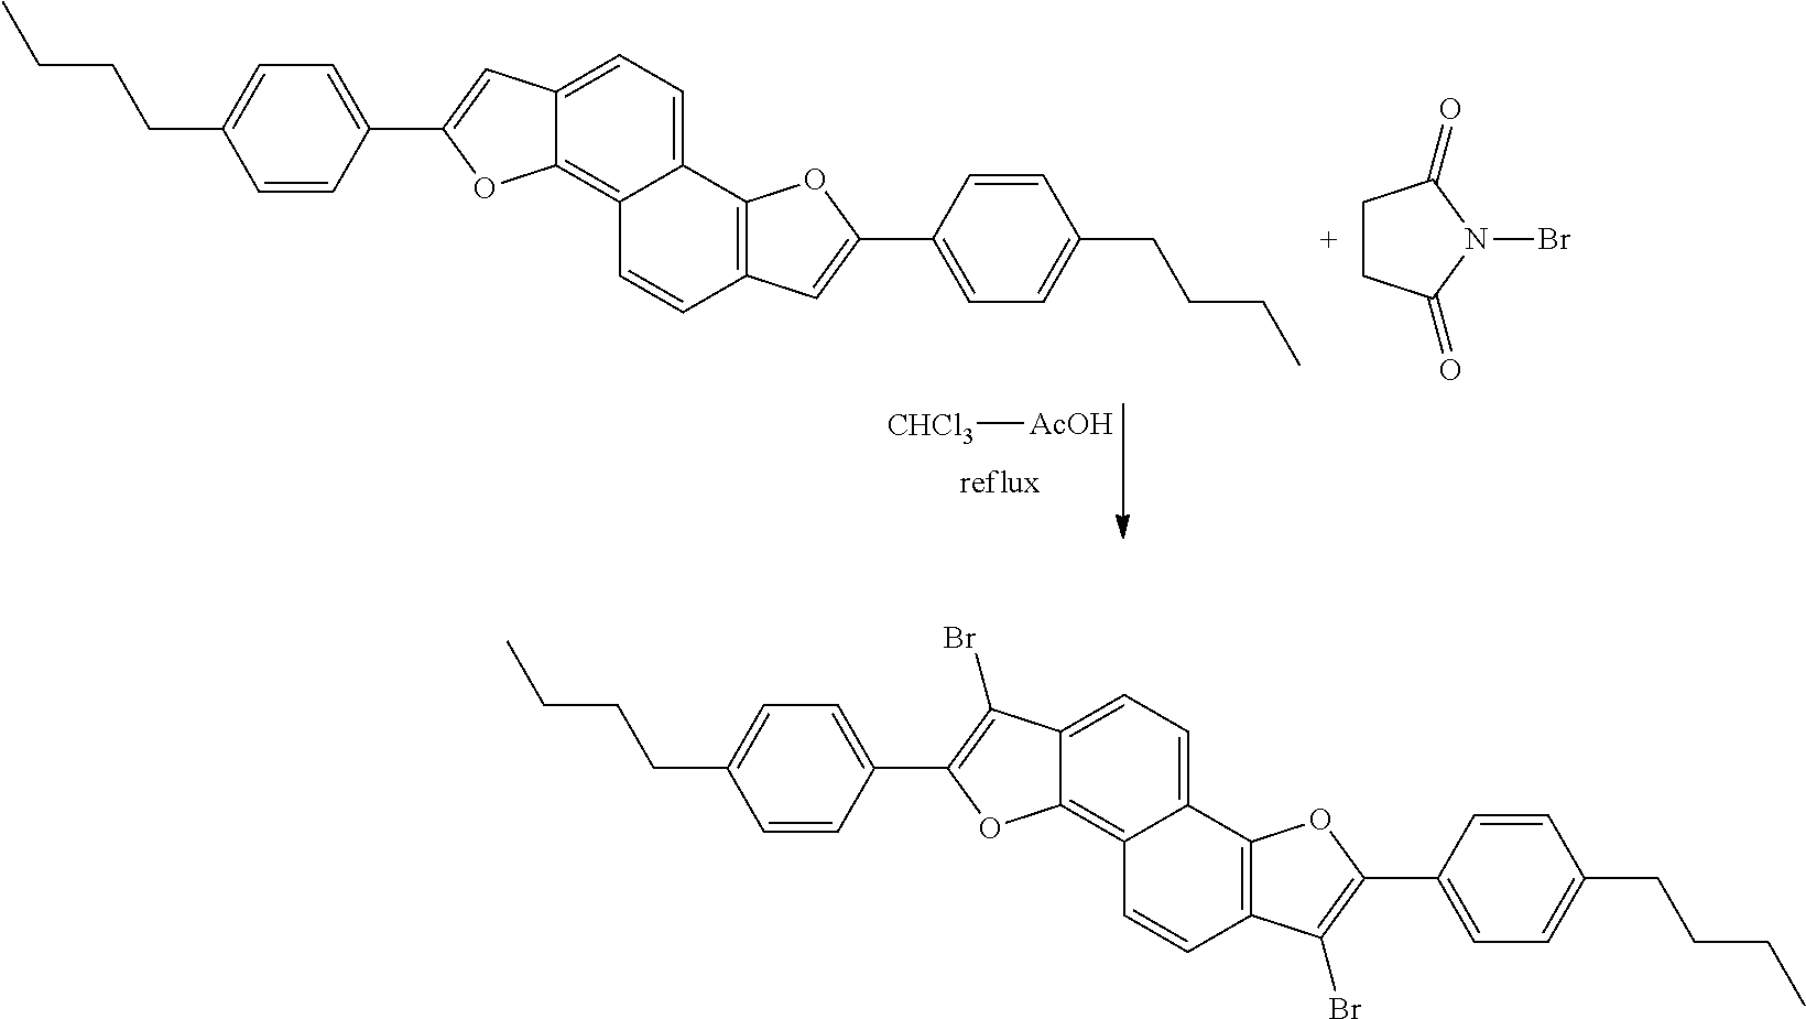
[CHCl3][AcOH].C12=CC=C3C(=C1C=CC1=C2OC(C2=CC=C(CCCC)C=C2)=C1)OC(C1=CC=C(CCCC)C=C1)=C3.C1CC(=O)N(Br)C1=O.C12=CC=C3C(=C1C=CC1=C2OC(C2=CC=C(CCCC)C=C2)=C1Br)OC(C1=CC=C(CCCC)C=C1)=C3Br
